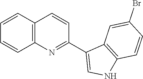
C1=CC2=C(C=C1)N=C(C1=CNC3=C1C=C(Br)C=C3)C=C2
